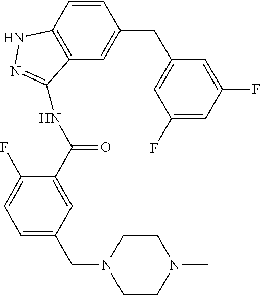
C1(CC2=CC(F)=CC(F)=C2)=CC2=C(C=C1)NN=C2NC(C1=CC(CN2CCN(C)CC2)=CC=C1F)=O
